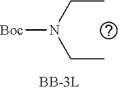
C(C)N(CC)[Boc]
